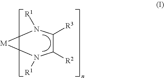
C1([R2])C([R3])N([R1])[M]N1[R1]
